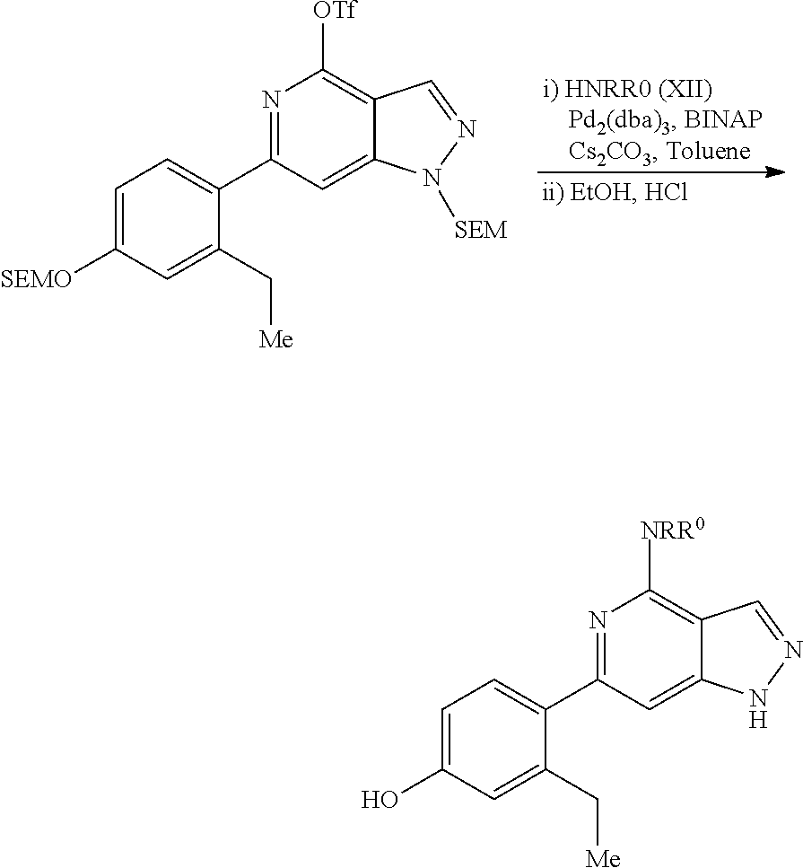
C1=C([SEMO])C=C(C[Me])C(C2=NC([OTf])=C3C(=C2)N([SEM])N=C3)=C1.C1=C(O)C=C(C[Me])C(C2=NC([NRR0])=C3C(=C2)NN=C3)=C1
